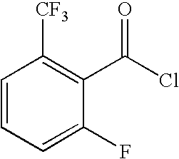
C1=CC=C(F)C(C(Cl)=O)=C1[CF3]
